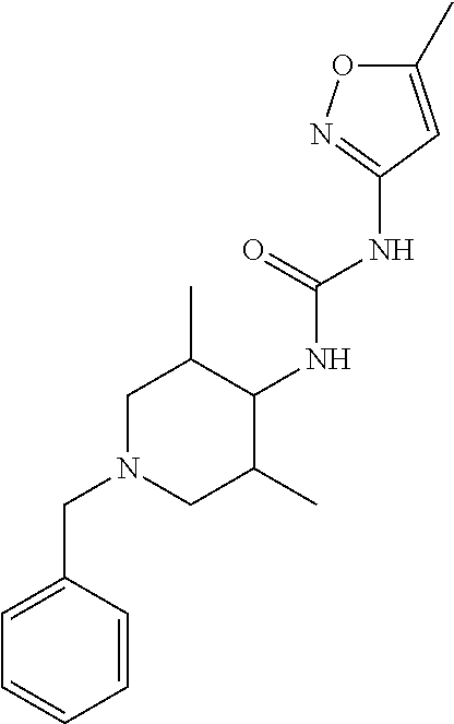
C1(NC(NC2C(C)CN(CC3=CC=CC=C3)CC2C)=O)=NOC(C)=C1
